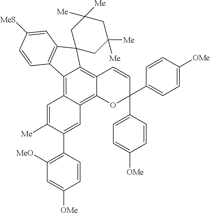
C12=C3C(=C4C(=C1C1(C5=C2C=CC([MeS])=C5)CC([Me])([Me])CC([Me])([Me])C1)C=CC(C1=CC=C([OMe])C=C1)(C1=CC=C([OMe])C=C1)O4)C=C(C1=C([MeO])C=C([OMe])C=C1)C([Me])=C3
